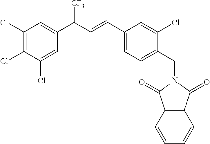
C1=CC=CC2=C1C(=O)N(CC1=CC=C(C=CC(C3=CC(Cl)=C(Cl)C(Cl)=C3)[CF3])C=C1Cl)C2=O
